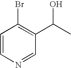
C1=CN=CC(C(C)O)=C1Br
